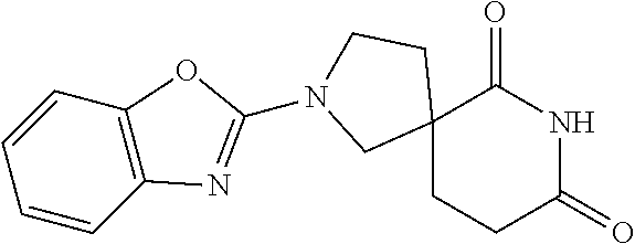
C12(CCC(=O)NC1=O)CCN(C1=NC3=C(C=CC=C3)O1)C2
